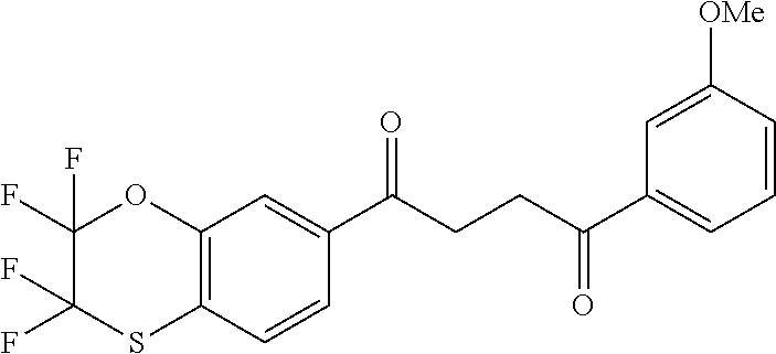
C12=C(C=CC(C(CCC(C3=CC=CC([OMe])=C3)=O)=O)=C1)SC(F)(F)C(F)(F)O2
